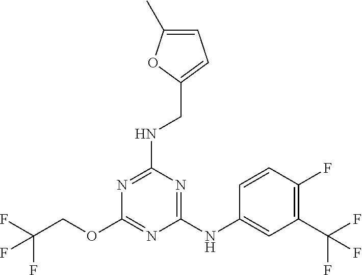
C1(NC2=CC(C(F)(F)F)=C(F)C=C2)=NC(NCC2=CC=C(C)O2)=NC(OCC(F)(F)F)=N1
